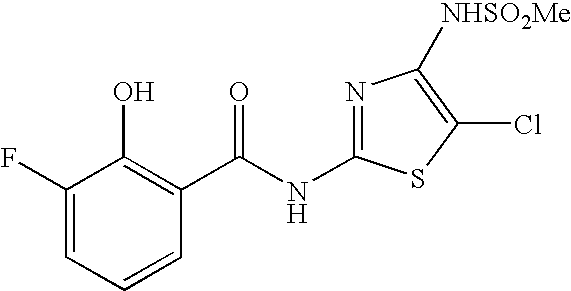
C1(F)=CC=CC(C(NC2=NC([NHSO2Me])=C(Cl)S2)=O)=C1O
